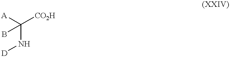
[D]NC([A])([CO2H])B
